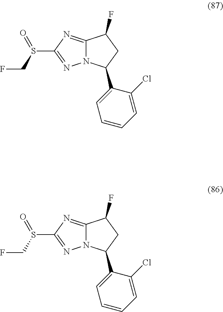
N12C(=NC(S(CF)=O)=N1)C(F)CC2C1=CC=CC=C1Cl.N12C(=NC(S(CF)=O)=N1)C(F)CC2C1=CC=CC=C1Cl
